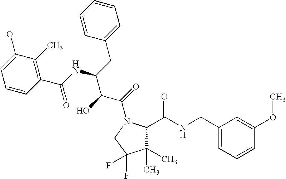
C1(C)(C)C(C(NCC2=CC=CC(OC)=C2)=O)N(C(=O)C(C(NC(C2=C(C)C(O)=CC=C2)=O)CC2=CC=CC=C2)O)CC1(F)F
